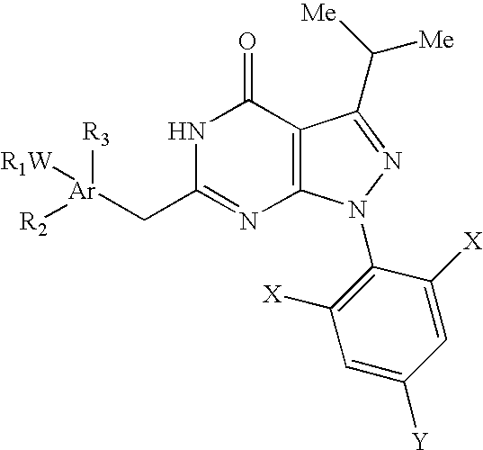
N1C(C[Ar]([R2])([R3])[R1W])=NC2=C(C1=O)C(C([Me])[Me])=NN2C1=C([X])C=C([Y])C=C1[X]
